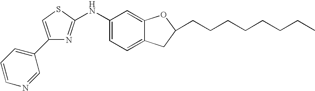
C1(C2=CC=CN=C2)=CSC(NC2=CC=C3C(=C2)OC(CCCCCCCC)C3)=N1
